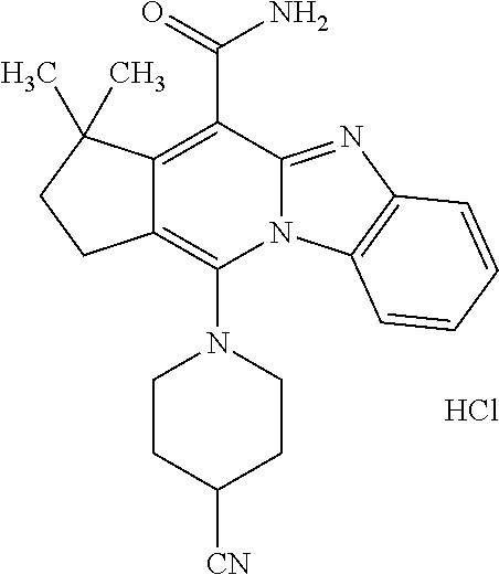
Cl.C12=C(C(=O)N)C3=NC4=C(N3C(N3CCC([CN])CC3)=C1CCC2(C)C)C=CC=C4
